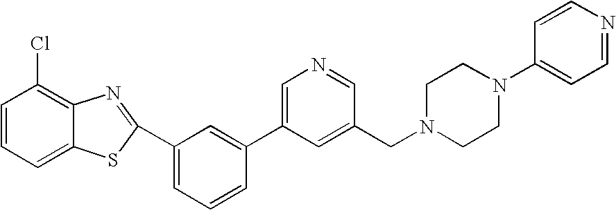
C1=C(C2=NC3=C(Cl)C=CC=C3S2)C=C(C2=CN=CC(CN3CCN(C4=CC=NC=C4)CC3)=C2)C=C1
